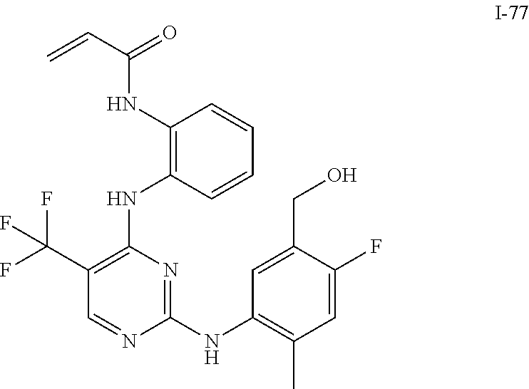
C=CC(NC1=C(NC2=C(C(F)(F)F)C=NC(NC3=C(C)C=C(F)C(CO)=C3)=N2)C=CC=C1)=O
